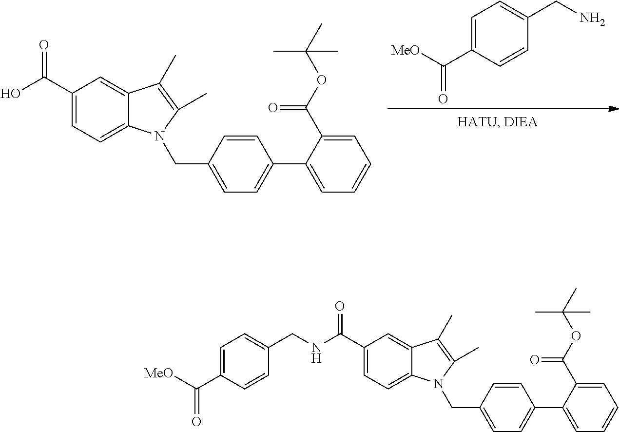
C1(C(=O)O)=CC=C2C(=C1)C(C)=C(C)N2CC1=CC=C(C2=CC=CC=C2C(OC(C)(C)C)=O)C=C1.C1=C(C([MeO])=O)C=CC(CN)=C1.C1(C(=O)NCC2=CC=C(C([MeO])=O)C=C2)=CC=C2C(=C1)C(C)=C(C)N2CC1=CC=C(C2=CC=CC=C2C(OC(C)(C)C)=O)C=C1
